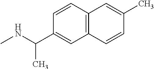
N(C)C(C)C1=CC2=C(C=C1)C=C(C)C=C2
